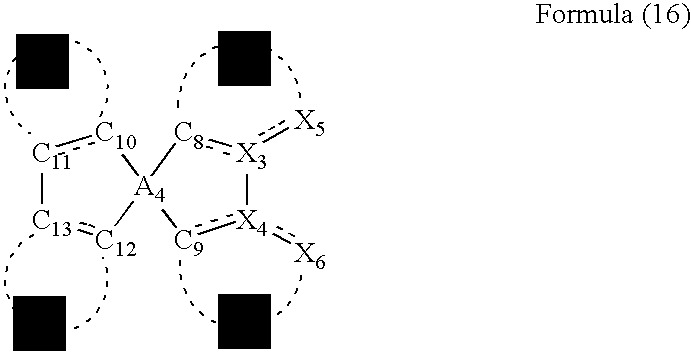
[C11]1:[C10][A4]2([C12]:[C13]1)[C8]:[X3](:[X5])[X4](:[X6]):[C9]2
